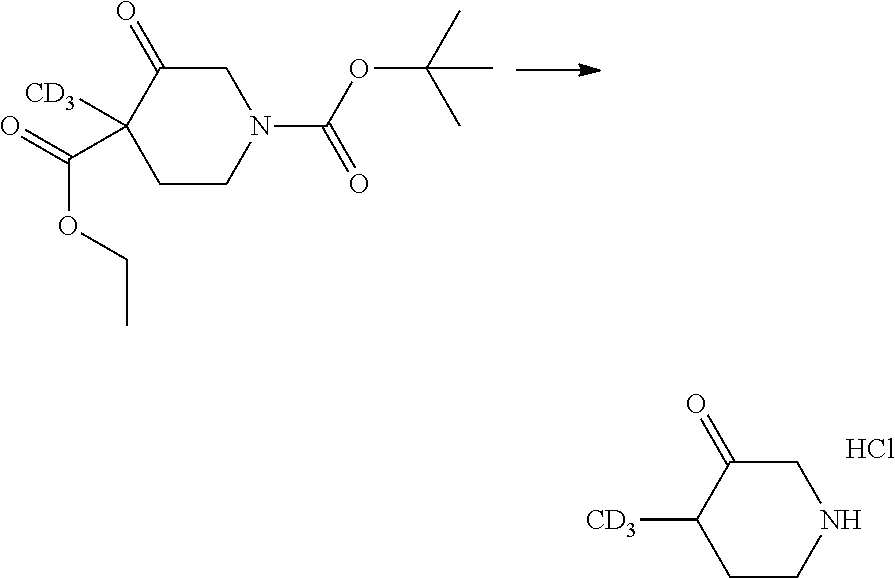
C1C(=O)C([CD3])CCN1.Cl.C1C(=O)C([CD3])(C(=O)OCC)CCN1C(OC(C)(C)C)=O
